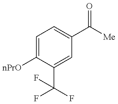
C1=C([nPrO])C(C(F)(F)F)=CC(C([Me])=O)=C1
